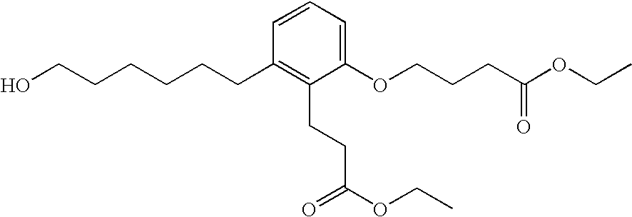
OCCCCCCC1=C(CCC(OCC)=O)C(OCCCC(OCC)=O)=CC=C1
